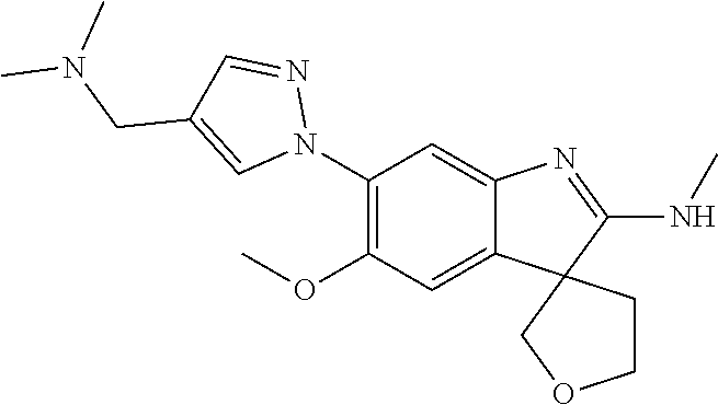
C1(N2N=CC(CN(C)C)=C2)=C(OC)C=C2C(=C1)N=C(NC)C21COCC1
